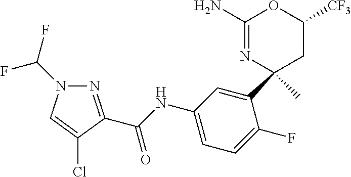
C1(N)=NC(C2=CC(NC(=O)C3=NN(C(F)F)C=C3Cl)=CC=C2F)(C)CC([CF3])O1
